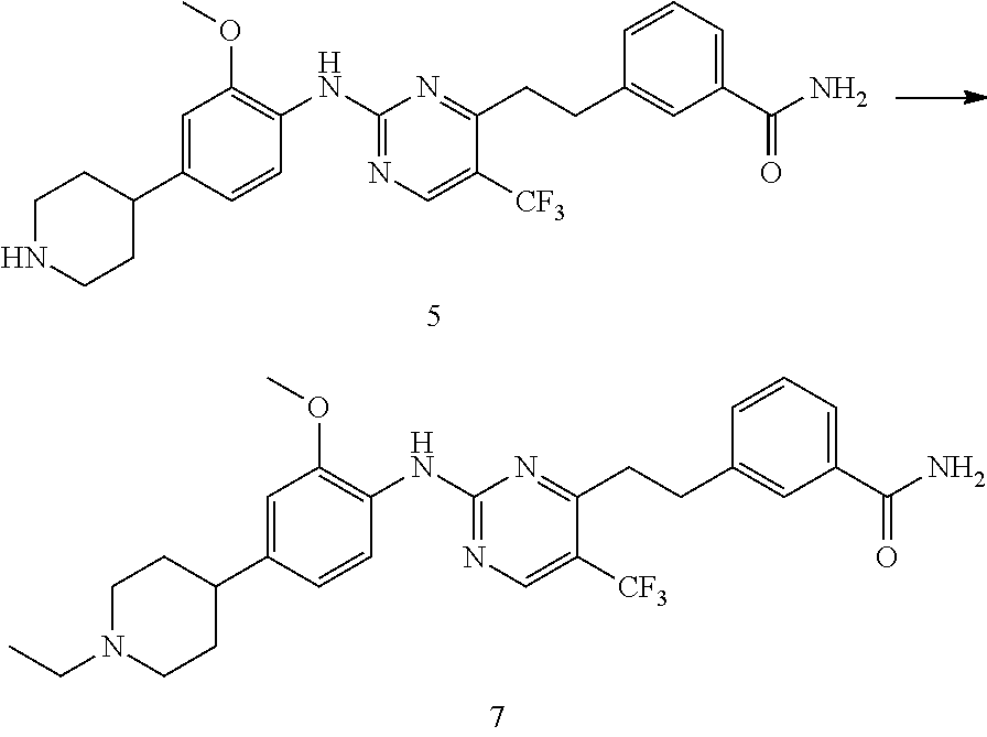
C1NCCC(C2=CC(OC)=C(NC3=NC=C([CF3])C(CCC4=CC(C(N)=O)=CC=C4)=N3)C=C2)C1.C1CC(C2=CC(OC)=C(NC3=NC=C([CF3])C(CCC4=CC(C(N)=O)=CC=C4)=N3)C=C2)CCN1CC
